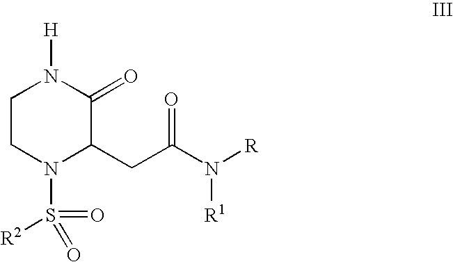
C1CN(S(=O)(=O)[R2])C(CC(N([R])[R1])=O)C(=O)N1[H]
